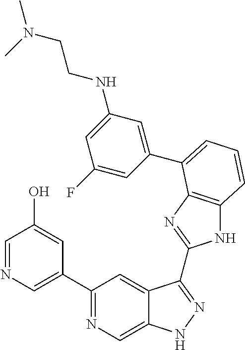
C1(C2=NC=C3C(=C2)C(C2=NC4=C(N2)C=CC=C4C2=CC(NCCN(C)C)=CC(F)=C2)=NN3)=CN=CC(O)=C1
